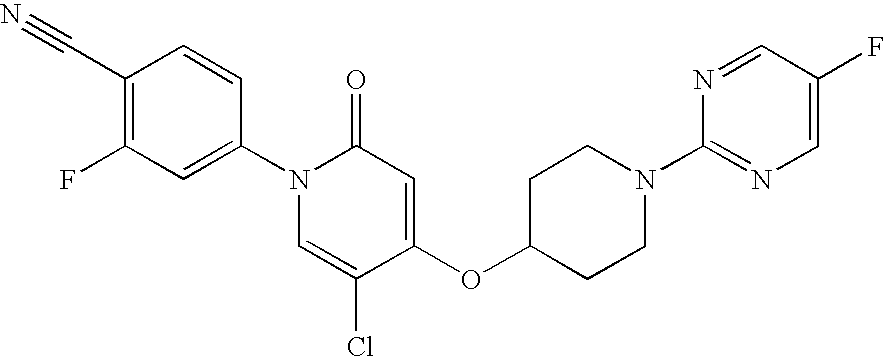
C1(C#N)=C(F)C=C(N2C=C(Cl)C(OC3CCN(C4=NC=C(F)C=N4)CC3)=CC2=O)C=C1
